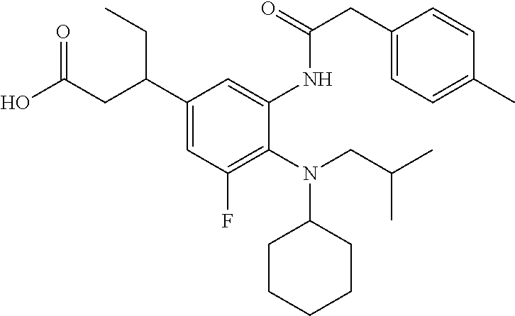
N(C1CCCCC1)(CC(C)C)C1=C(F)C=C(C(CC(O)=O)CC)C=C1NC(=O)CC1=CC=C(C)C=C1
